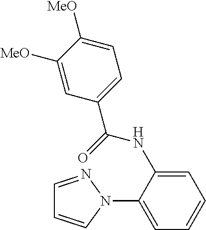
C1=C(NC(C2=CC=C([MeO])C([MeO])=C2)=O)C(N2N=CC=C2)=CC=C1
